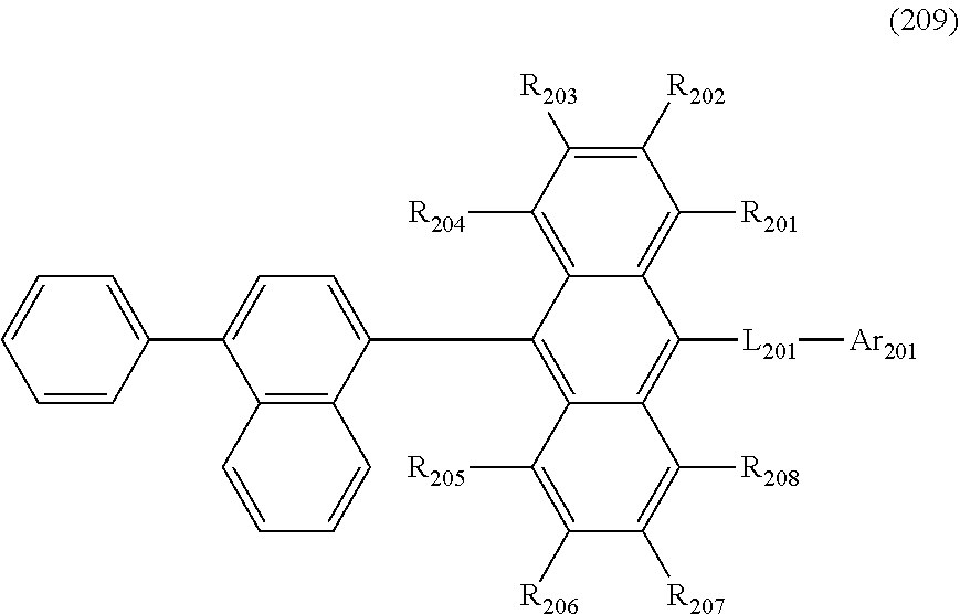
C1([R202])=C([R203])C([R204])=C2C(=C1[R201])C([L201][Ar201])=C1C(=C2C2=CC=C(C3=CC=CC=C3)C3=C2C=CC=C3)C([R205])=C([R206])C([R207])=C1[R208]
